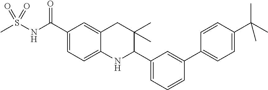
C1(C(NS(C)(=O)=O)=O)=CC=C2C(=C1)CC(C)(C)C(C1=CC=CC(C3=CC=C(C(C)(C)C)C=C3)=C1)N2
